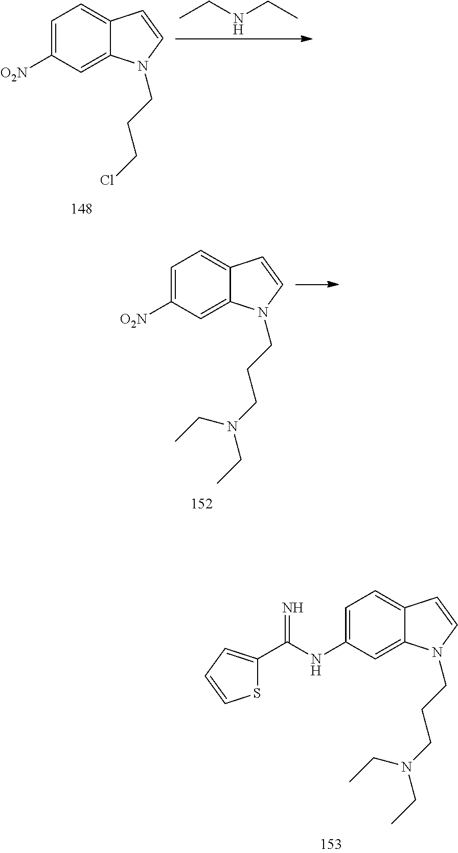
C1=C(NC(C2=CC=CS2)=N)C=C2C(=C1)C=CN2CCCN(CC)CC.C1=C([O2N])C=C2C(=C1)C=CN2CCCCl.CCNCC.C1=C([O2N])C=C2C(=C1)C=CN2CCCN(CC)CC
